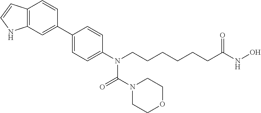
C12=C(C=C(C3=CC=C(N(CCCCCCC(NO)=O)C(N4CCOCC4)=O)C=C3)C=C1)NC=C2
